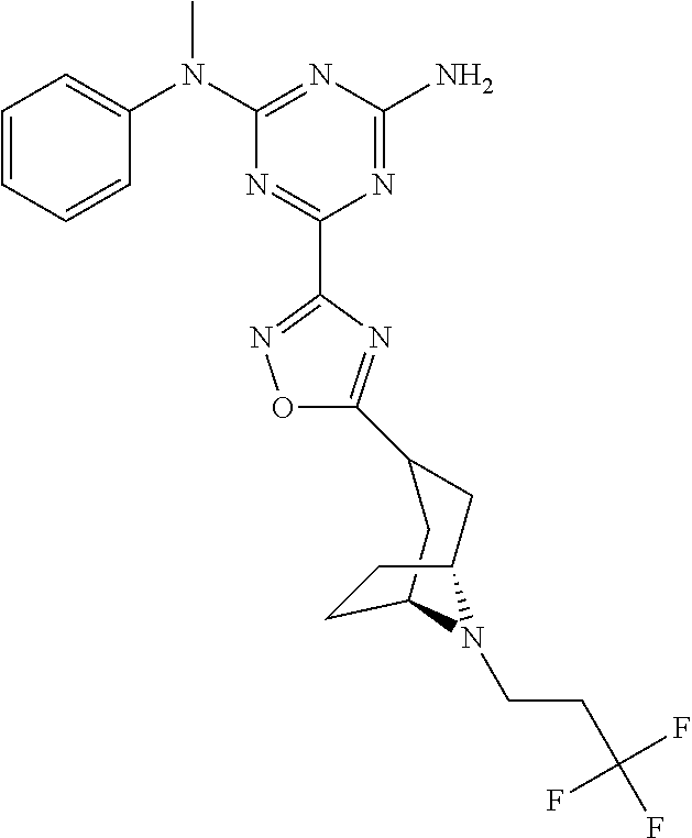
C1=CC=CC(N(C2=NC(N)=NC(C3=NOC(C4CC5N(CCC(F)(F)F)C(C4)CC5)=N3)=N2)C)=C1
